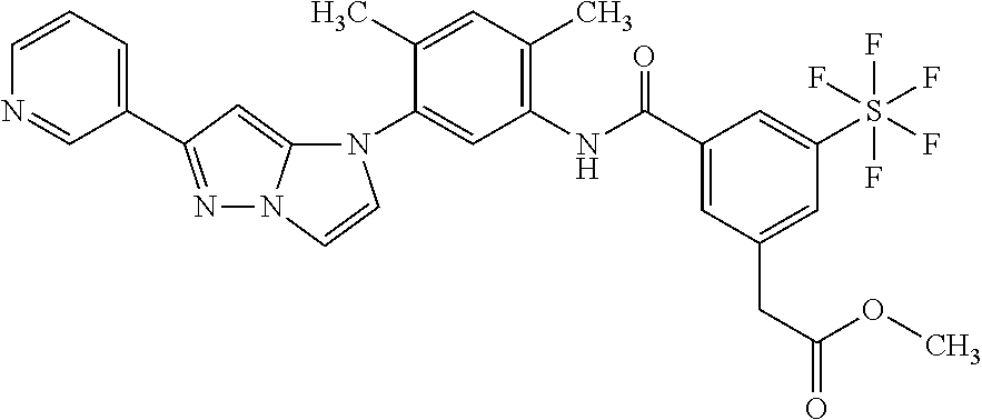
N1=C(C2=CC=CN=C2)C=C2N1C=CN2C1=CC(NC(C2=CC(CC(=O)OC)=CC(S(F)(F)(F)(F)F)=C2)=O)=C(C)C=C1C
